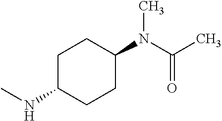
C1C(NC)CCC(N(C(C)=O)C)C1
